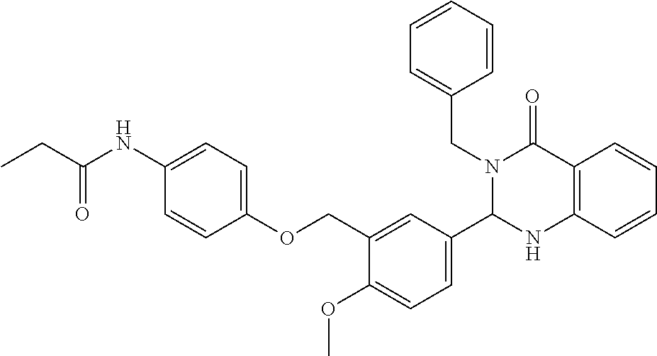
C1(OC)=CC=C(C2NC3=C(C(=O)N2CC2=CC=CC=C2)C=CC=C3)C=C1COC1=CC=C(NC(CC)=O)C=C1
